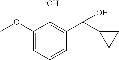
C1(OC)=CC=CC(C(C2CC2)(C)O)=C1O
